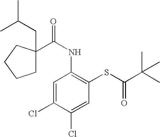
C(=O)(NC1=C(SC(C(C)(C)C)=O)C=C(Cl)C(Cl)=C1)C1(CC(C)C)CCCC1
